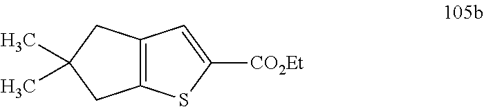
C1(C)(C)CC2=C(C1)C=C([CO2Et])S2
